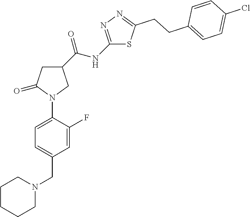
C1CCCN(CC2=CC=C(N3CC(C(NC4=NN=C(CCC5=CC=C(Cl)C=C5)S4)=O)CC3=O)C(F)=C2)C1
